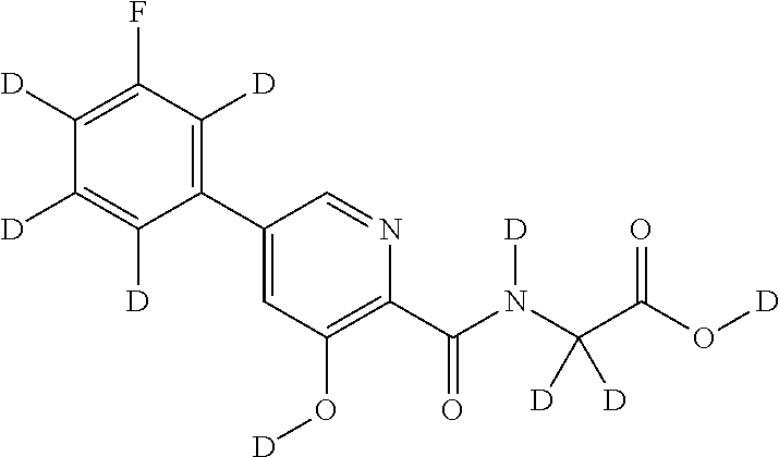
C1(C2=CC(O[D])=C(C(N(C(C(O[D])=O)([D])[D])[D])=O)N=C2)=C([D])C(F)=C([D])C([D])=C1[D]
